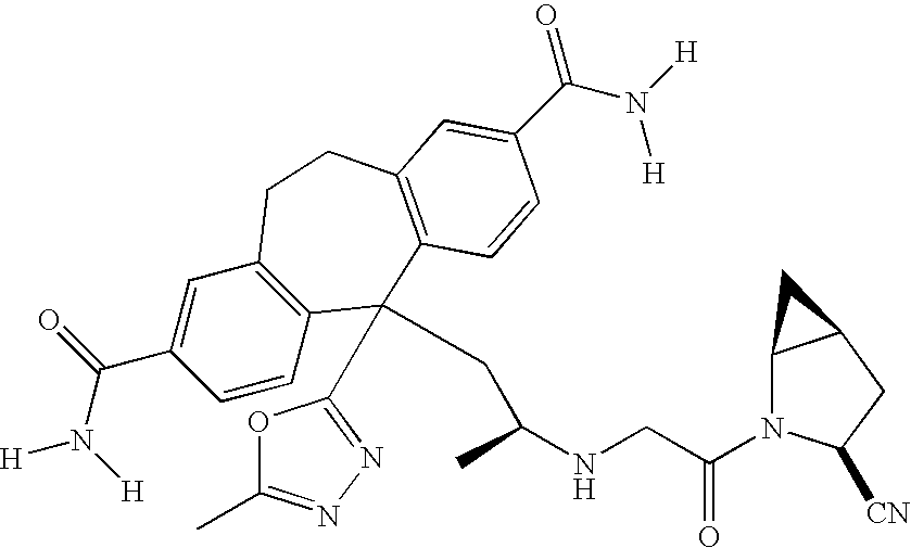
[H]N(C(C1=CC2=C(C=C1)C(C1=NN=C(C)O1)(CC(NCC(N1C3C(CC1[CN])C3)=O)C)C1=C(CC2)C=C(C(N([H])[H])=O)C=C1)=O)[H]
